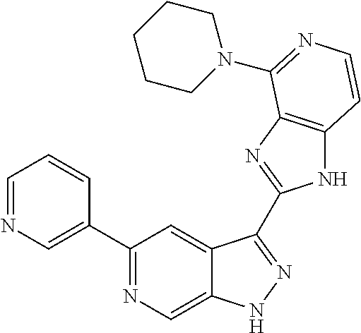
C1=NC=C(C2=NC=C3C(=C2)C(C2=NC4=C(N2)C=CN=C4N2CCCCC2)=NN3)C=C1
